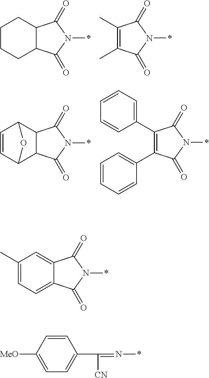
C1(=O)N(*)C(=O)C2C1CCCC2.C1(=O)N(*)C(=O)C(C)=C1C.C1(=O)N(*)C(=O)C2C1C1C=CC2O1.C1(=O)N(*)C(=O)C(C2=CC=CC=C2)=C1C1=CC=CC=C1.C1(=O)N(*)C(=O)C2=CC(C)=CC=C12.C1=CC([MeO])=CC=C1C([CN])=N*
